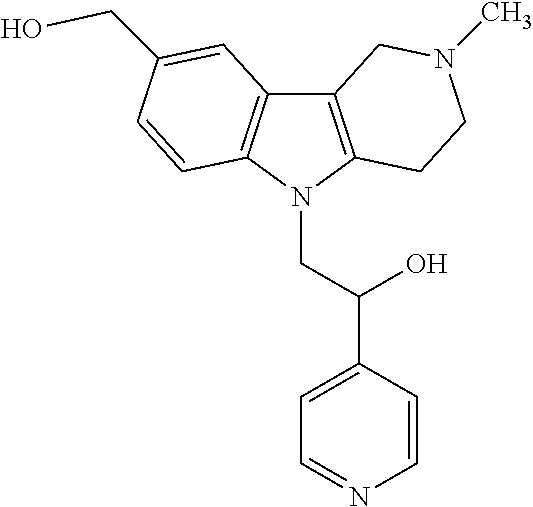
C12=C(N(CC(C3=CC=NC=C3)O)C3=C1C=C(CO)C=C3)CCN(C)C2
